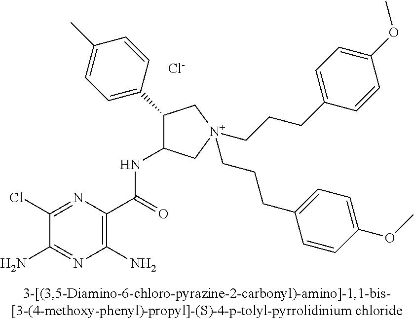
C1(Cl)=NC(C(=O)NC2C(C3=CC=C(C)C=C3)C[N+](CCCC3=CC=C(OC)C=C3)(CCCC3=CC=C(OC)C=C3)C2)=C(N)N=C1N.[Cl-]
